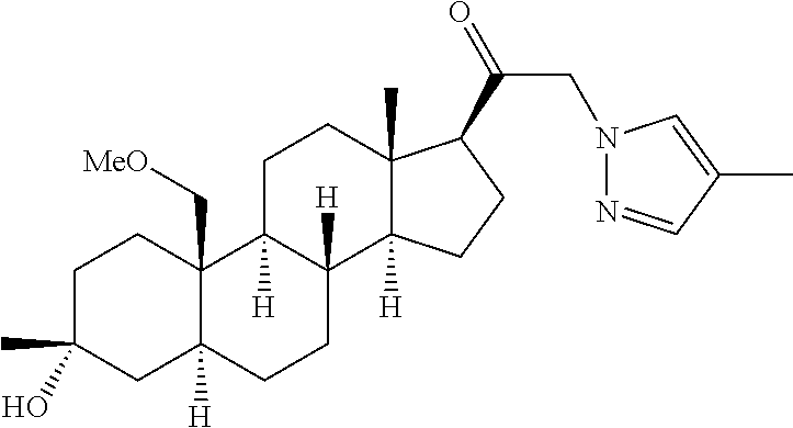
C1C(C)(O)CC2([H])C(C[MeO])(C1)C1([H])C([H])(CC2)C2([H])C(C)(CC1)C(C(=O)CN1N=CC(C)=C1)CC2
